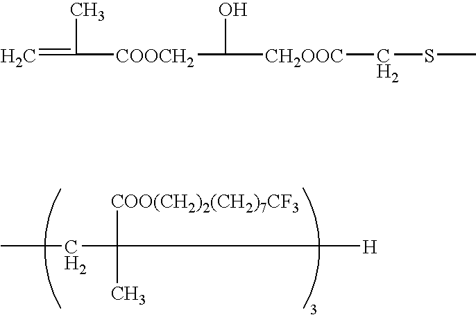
CCC([COO(CH2)2(CH2)7CF3])(C)[H].C=C(C)[COOCH2]C(O)[CH2OOC]CSC
